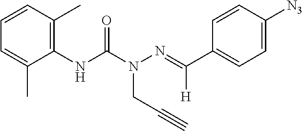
C1=CC(C)=C(NC(=O)N(N=C([H])C2=CC=C([N3])C=C2)CC#C)C(C)=C1
